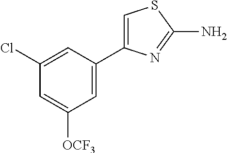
C1(Cl)=CC(C2=CSC(N)=N2)=CC([OCF3])=C1
